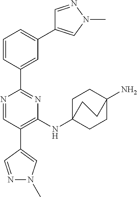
C1=C(C2=NC(NC34CCC(N)(CC3)CC4)=C(C3=CN(C)N=C3)C=N2)C=CC=C1C1=CN(C)N=C1
